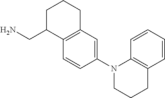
C1(N2CCCC3=C2C=CC=C3)=CC2=C(C=C1)C(CN)CCC2
